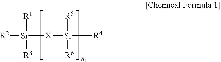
[R2][Si]([R1])([X][Si]([R5])([R4])[R6])[R3]
